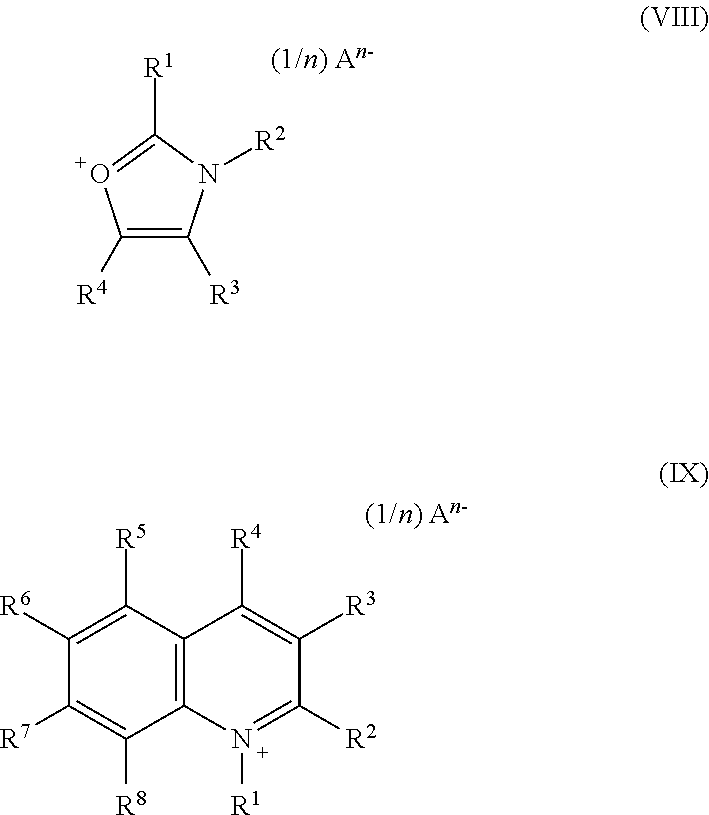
C1([R4])=C([R3])N([R2])C([R1])=O1.C1([R6])=C([R5])C2=C(C([R8])=C1[R7])N([R1])=C([R2])C([R3])=C2[R4]
